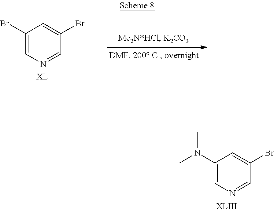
C1(N(C)C)=CN=CC(Br)=C1.[XLIII].C1(Br)=CN=CC(Br)=C1.[XL]
